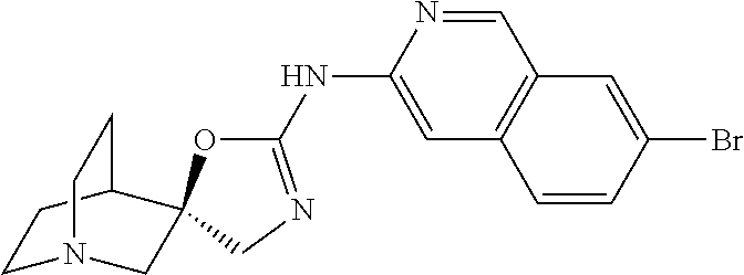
C1(NC2=CC3=C(C=N2)C=C(Br)C=C3)=NCC2(O1)CN1CCC2CC1
